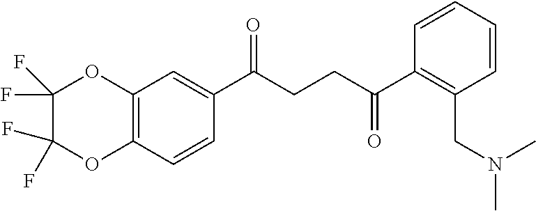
C1(C(CCC(C2=C(CN(C)C)C=CC=C2)=O)=O)=CC2=C(C=C1)OC(F)(F)C(F)(F)O2
